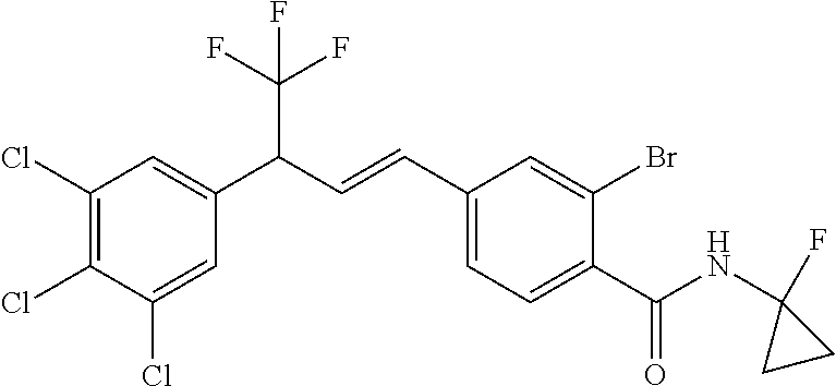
C1(Cl)=C(Cl)C(Cl)=CC(C(C=CC2=CC=C(C(=O)NC3(F)CC3)C(Br)=C2)C(F)(F)F)=C1
